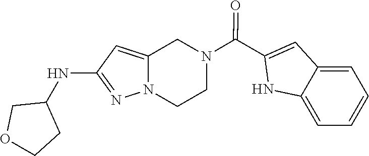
C1=C2CN(C(C3=CC4=CC=CC=C4N3)=O)CCN2N=C1NC1COCC1
